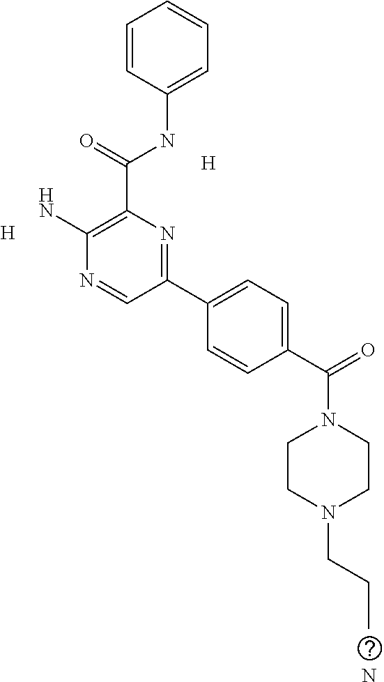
[H].[H].C1(C(NC2=CC=CC=C2)=O)=C(N)N=CC(C2=CC=C(C(=O)N3CCN(CCC)CC3)C=C2)=N1.N
